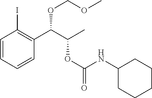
C1=CC=CC(C(C(C)OC(=O)NC2CCCCC2)OCOC)=C1I
